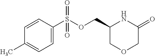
C1(COS(C2=CC=C(C)C=C2)(=O)=O)COCC(=O)N1
